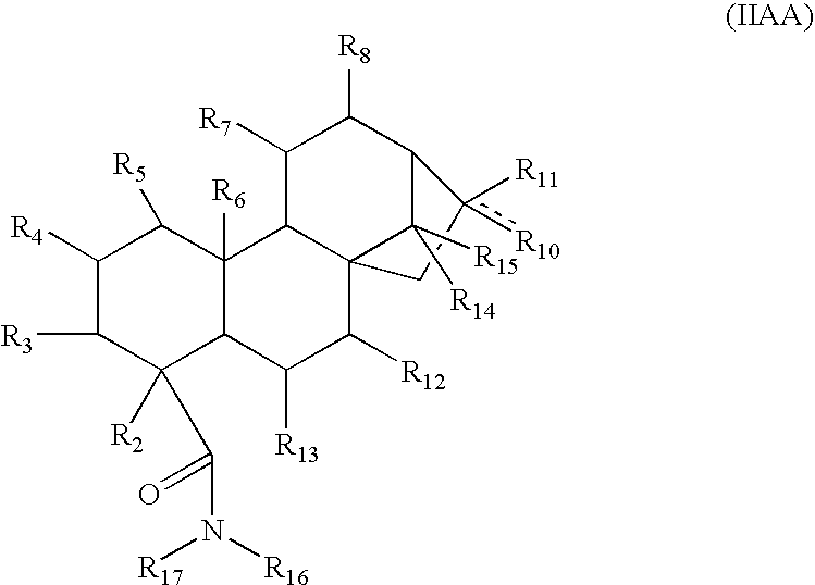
C1([R4])C([R3])C([R2])(C(=O)N([R16])[R17])C2C([R6])(C1[R5])C1C3(C([R12])C2[R13])Cc([R11])([R10])C(C([R8])C1[R7])C3([R15])[R14]
